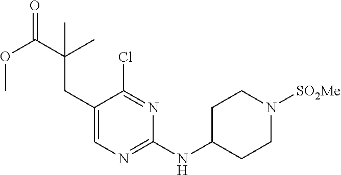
C1(CC(C(OC)=O)(C)C)=CN=C(NC2CCN([SO2Me])CC2)N=C1Cl
